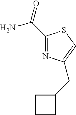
C(=O)(N)C1=NC(CC2CCC2)=CS1
